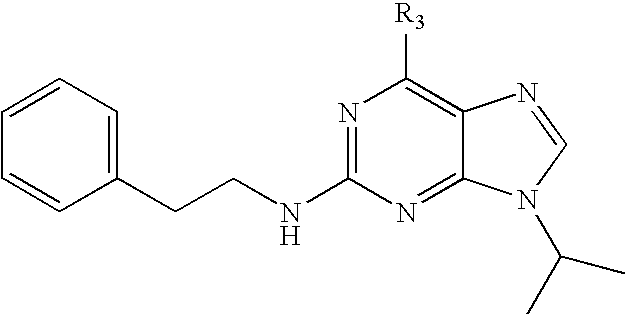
C1=CC=C(CCNC2=NC([R3])=C3C(=N2)N(C(C)C)C=N3)C=C1
